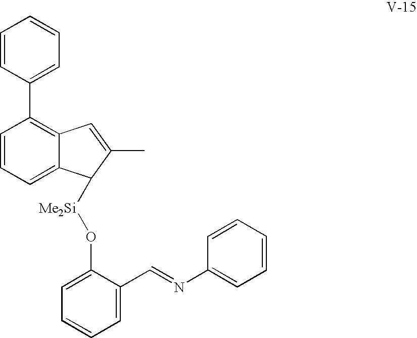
C1=CC(C2=C3C(=CC=C2)C([Me2Si]OC2=CC=CC=C2C=NC2=CC=CC=C2)C(C)=C3)=CC=C1
